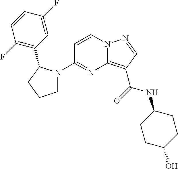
C12=C(C(=O)NC3CCC(O)CC3)C=NN1C=CC(N1CCCC1C1=C(F)C=CC(F)=C1)=N2
